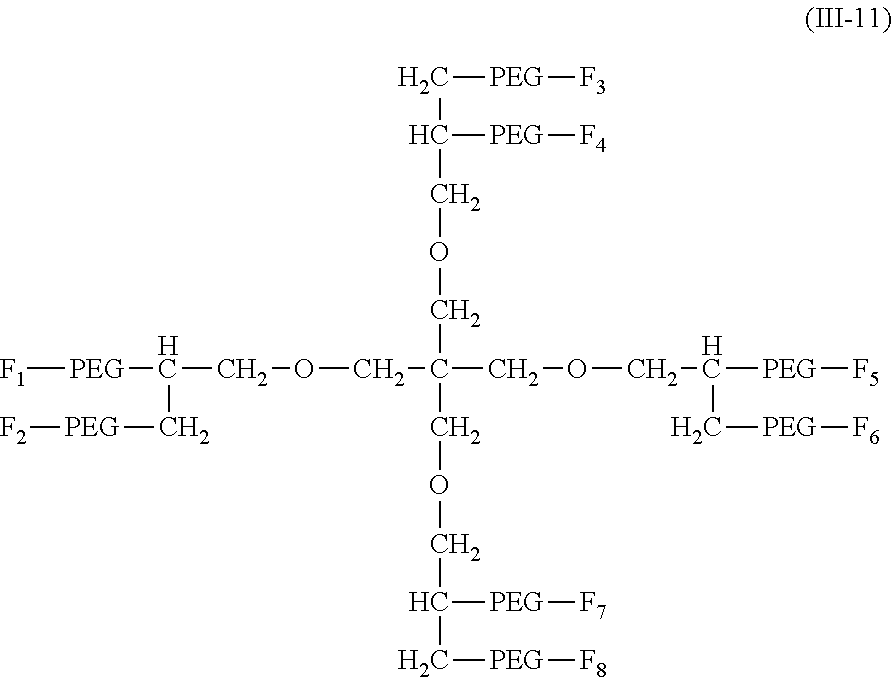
[F1][PEG]C(COCC(COCC([PEG][F4])C[PEG][F3])(COCC([PEG][F7])C[PEG][F8])COCC(C[PEG][F6])[PEG][F5])C[PEG][F2]
